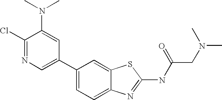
C1(C2=CC=C3C(=C2)SC(NC(CN(C)C)=O)=N3)=CN=C(Cl)C(N(C)C)=C1
